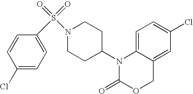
C1=C2C(=CC(Cl)=C1)COC(=O)N2C1CCN(S(=O)(=O)C2=CC=C(Cl)C=C2)CC1
